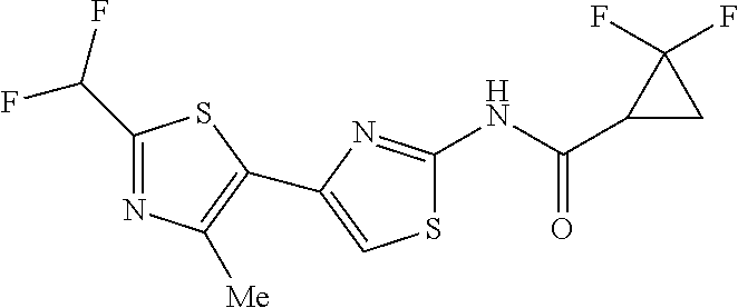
S1C(NC(C2CC2(F)F)=O)=NC(C2=C([Me])N=C(C(F)F)S2)=C1
